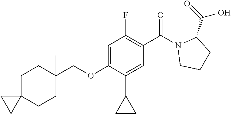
C(OC1=CC(F)=C(C(N2CCCC2C(=O)O)=O)C=C1C1CC1)C1(C)CCC2(CC1)CC2
